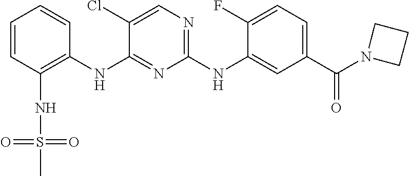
C1=CC(NS(C)(=O)=O)=C(NC2=NC(NC3=CC(C(=O)N4CCC4)=CC=C3F)=NC=C2Cl)C=C1
